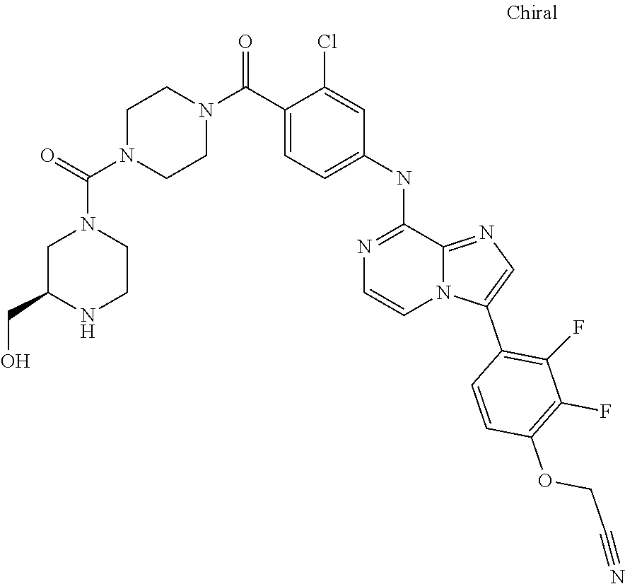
N1(C(C2=CC=C(NC3=NC=CN4C3=NC=C4C3=C(F)C(F)=C(OCC#N)C=C3)C=C2Cl)=O)CCN(C(=O)N2CC(CO)NCC2)CC1
